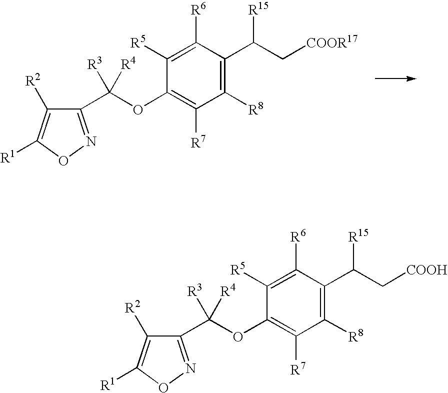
C1([R2])=C([R1])ON=C1C(OC1=C([R7])C([R8])=C(C(C[COOR17])[R15])C([R6])=C1[R5])([R3])[R4].C1([R2])=C([R1])ON=C1C(OC1=C([R7])C([R8])=C(C(C[COOH])[R15])C([R6])=C1[R5])([R3])[R4]
